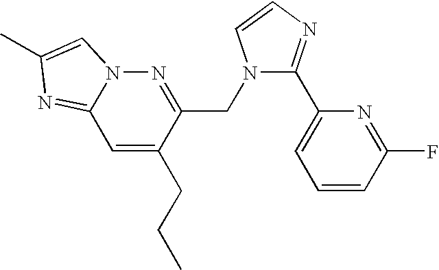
C1=C(CCC)C(CN2C(C3=CC=CC(F)=N3)=NC=C2)=NN2C1=NC(C)=C2
